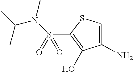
S(=O)(C1=C(O)C(N)=CS1)(=O)N(C)C(C)C
